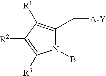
N1(B)C(C[A-Y])=C([R1])C([R2])=C1[R3]
